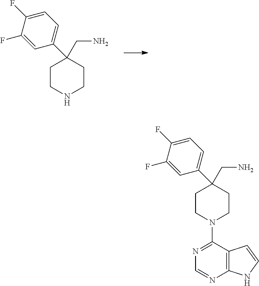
C1CNCCC1(C1=CC=C(F)C(F)=C1)CN.C1CN(C2=NC=NC3=C2C=CN3)CCC1(C1=CC=C(F)C(F)=C1)CN
